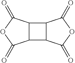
C12C(C3C1C(=O)OC3=O)C(=O)OC2=O
